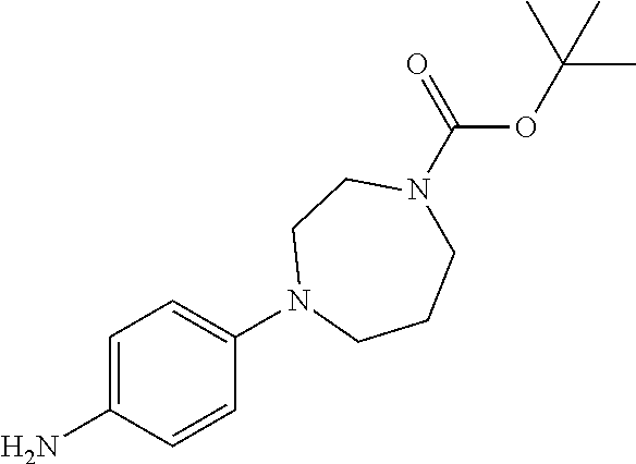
C1=C(N)C=CC(N2CCCN(C(=O)OC(C)(C)C)CC2)=C1
